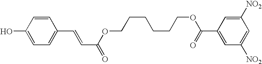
C1(O)=CC=C(C=CC(OCCCCCCOC(=O)C2=CC([NO2])=CC([NO2])=C2)=O)C=C1
